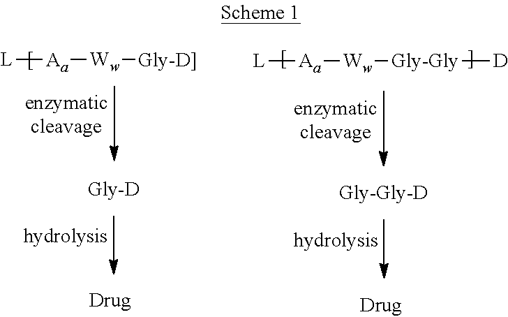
[L][Aa][Ww][Gly-D]].[L][Aa][Ww][Gly-Gly][D]
